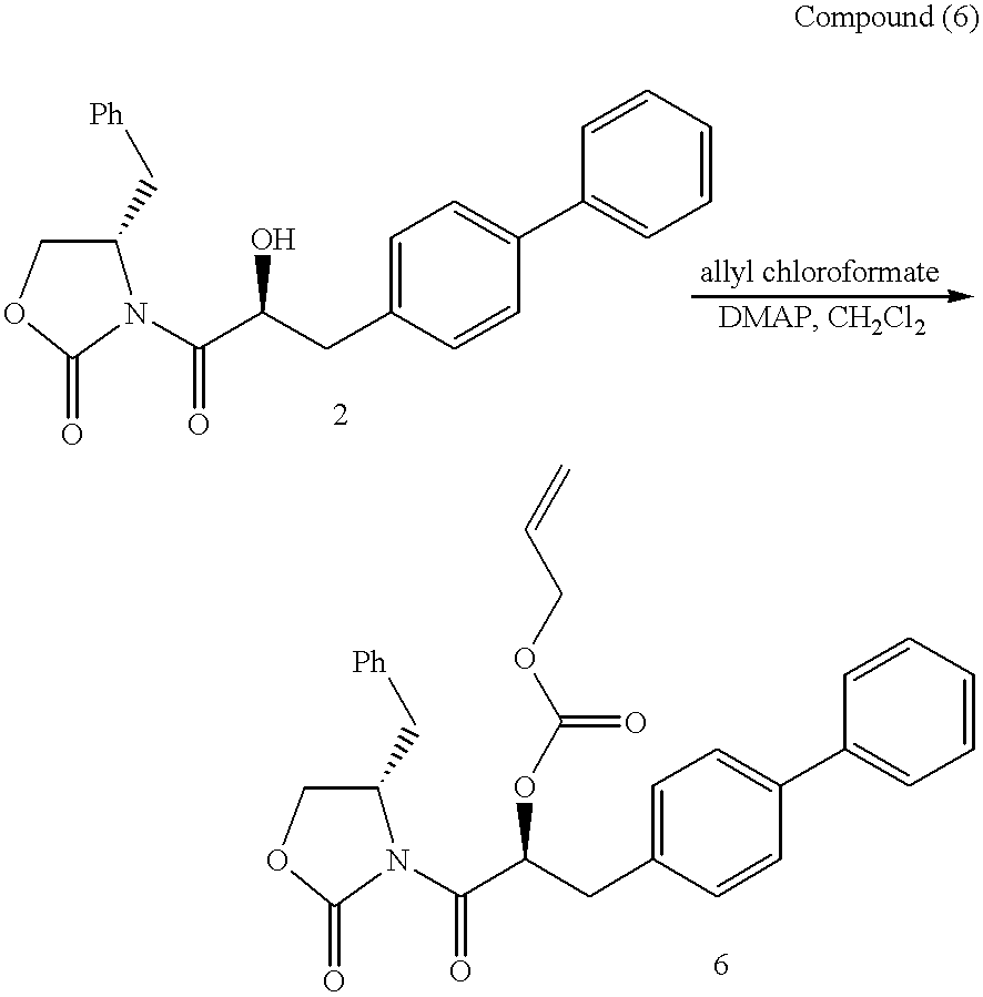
C1=C(CC(C(=O)N2C(C[Ph])COC2=O)O)C=CC(C2=CC=CC=C2)=C1.C1=C(CC(C(=O)N2C(C[Ph])COC2=O)OC(OCC=C)=O)C=CC(C2=CC=CC=C2)=C1
